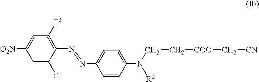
C1=C(Cl)C(N=NC2=CC=C(N([R2])CC[COO]C[CN])C=C2)=C([T3])C=C1[O2N]
